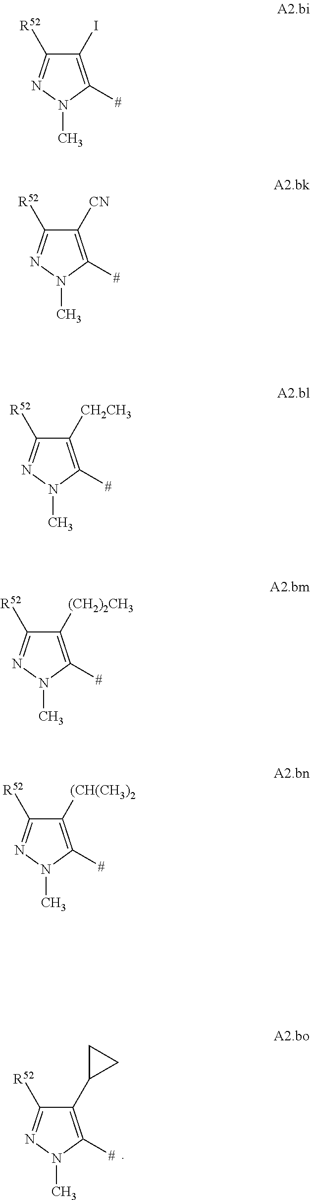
C1(C2CC2)=C([#])N(C)N=C1[R52].C1(I)=C([#])N(C)N=C1[R52].C1([CN])=C([#])N(C)N=C1[R52].C1([CH2CH3])=C([#])N(C)N=C1[R52].C1([(CH2)2CH3])=C([#])N(C)N=C1[R52].C1([(CH(CH3)2])=C([#])N(C)N=C1[R52]
